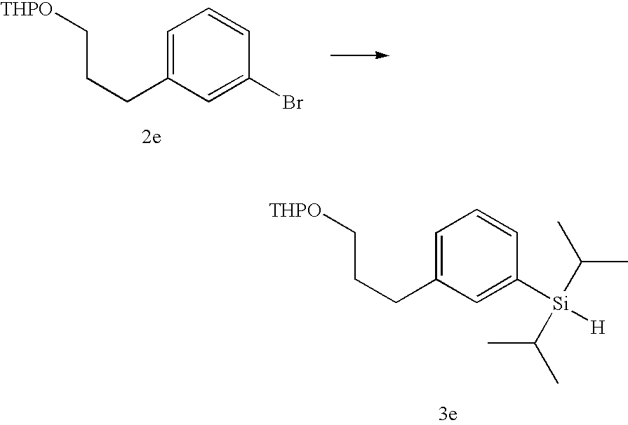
C(CC1=CC=CC(Br)=C1)C[THPO].C(CC1=CC=CC([Si]([H])(C(C)C)C(C)C)=C1)C[THPO]
